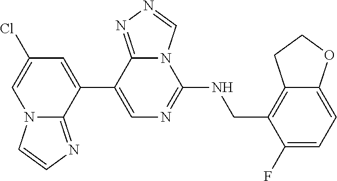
C1(C2=CC(Cl)=CN3C2=NC=C3)=CN=C(NCC2=C3C(=CC=C2F)OCC3)N2C1=NN=C2
